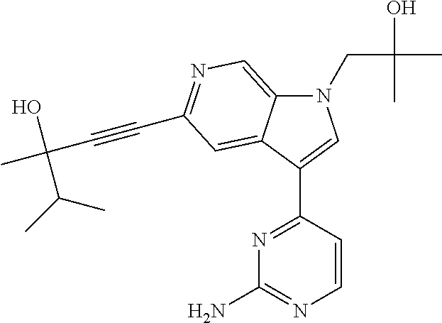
N1(CC(O)(C)C)C2=CN=C(C#CC(C)(O)C(C)C)C=C2C(C2=NC(N)=NC=C2)=C1
